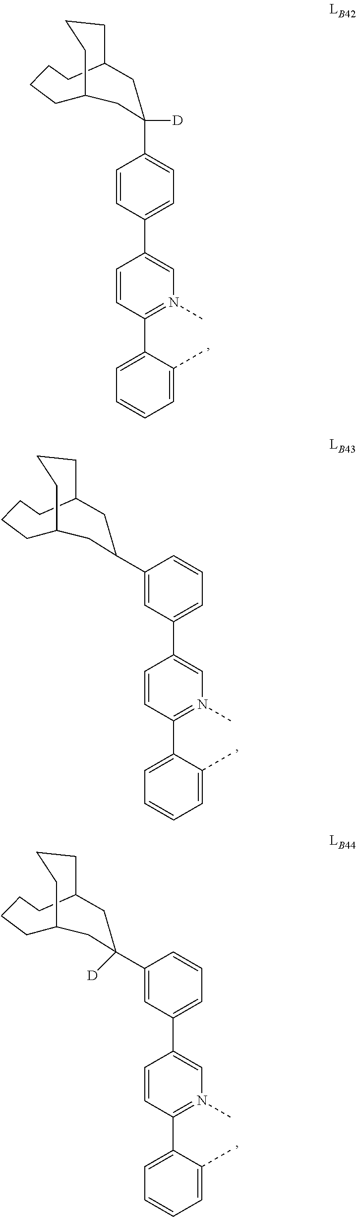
C1=CC(C2=CN(C)=C(C3=CC=CC=C3C)C=C2)=CC=C1C1([D])CC2CCCC(CCCC2)C1.C1(C2CC3CCCC(CCCC3)C2)=CC(C2=CN(C)=C(C3=CC=CC=C3C)C=C2)=CC=C1.C1(C2([D])CC3CCCC(CCCC3)C2)=CC(C2=CN(C)=C(C3=CC=CC=C3C)C=C2)=CC=C1
